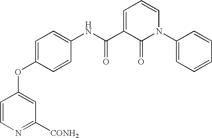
C1=CN=C([CONH2])C=C1OC1=CC=C(NC(C2=CC=CN(C3=CC=CC=C3)C2=O)=O)C=C1
